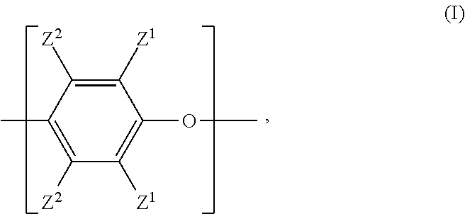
C1([Z1])=C([Z2])C(C)=C([Z2])C([Z1])=C1OC
